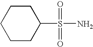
C1(S(N)(=O)=O)CCCCC1
